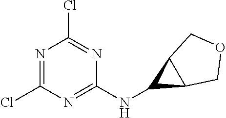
N1=C(Cl)N=C(NC2C3C2COC3)N=C1Cl
